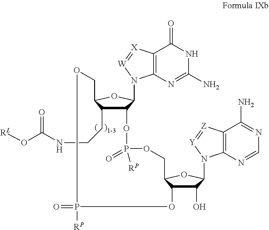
C12C(CCNC(O[RL])=O)C(OC1N1C3=C(C(=O)NC(N)=N3)[X]=[W]1)COP(=O)([RP])OC1C(O)C(N3C4=C(C(N)=NC=N4)[Z]=[Y]3)OC1COP([RP])(=O)O2
